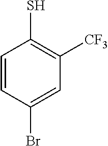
C1=CC(Br)=CC([CF3])=C1S
